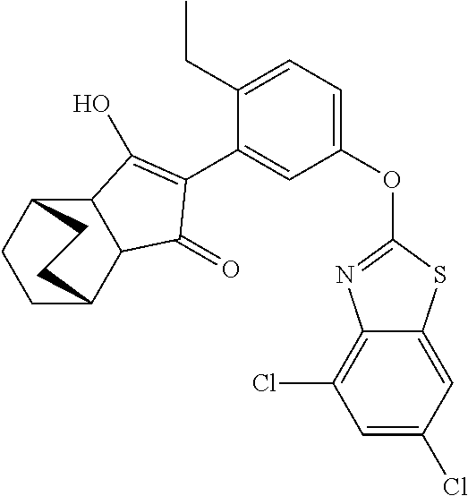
C12C(C3CCC1CC3)C(=O)C(C1=CC(OC3=NC4=C(Cl)C=C(Cl)C=C4S3)=CC=C1CC)=C2O
